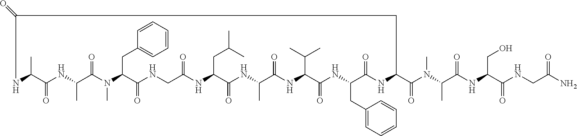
N1(C)C(CC2=CC=CC=C2)C(=O)NCC(=O)NC(CC(C)C)C(=O)NC(C)C(=O)NC(C(C)C)C(=O)NC(CC2=CC=CC=C2)C(=O)NC(C(N(C)C(C(NC(C(NCC(=O)N)=O)CO)=O)C)=O)CC(=O)NC(C)C(=O)NC(C)C1=O
